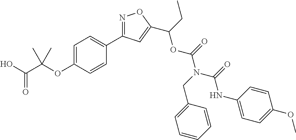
C1=C(OC(C(O)=O)(C)C)C=CC(C2=NOC(C(CC)OC(N(CC3=CC=CC=C3)C(=O)NC3=CC=C(OC)C=C3)=O)=C2)=C1
